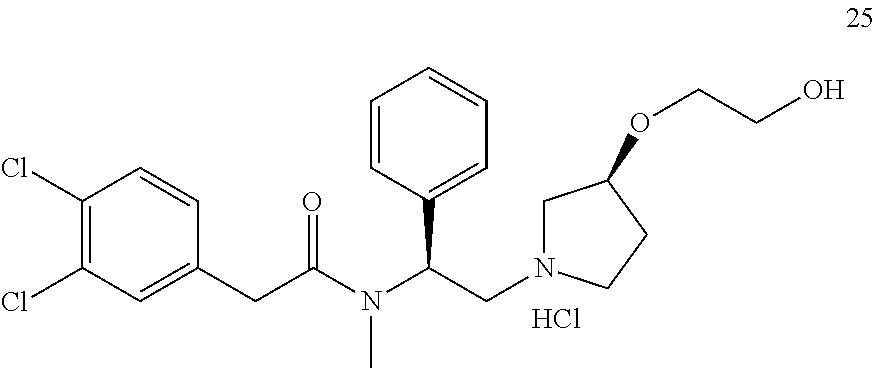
C1(Cl)=C(Cl)C=C(CC(N(C(CN2CC(OCCO)CC2)C2=CC=CC=C2)C)=O)C=C1.Cl
